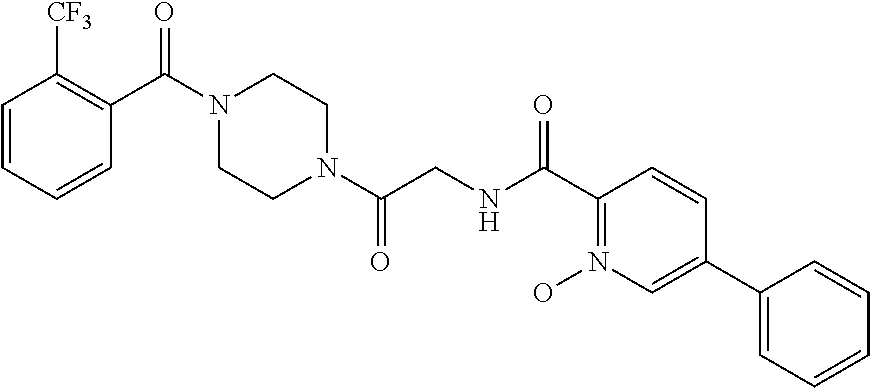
C1=CC=CC(C(N2CCN(C(CNC(C3=N(O)C=C(C4=CC=CC=C4)C=C3)=O)=O)CC2)=O)=C1[CF3]
